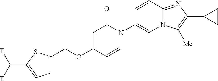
C(OC1=CC(=O)N(C2=CN3C(=NC(C4CC4)=C3[Me])C=C2)C=C1)C1=CC=C(C(F)F)S1
